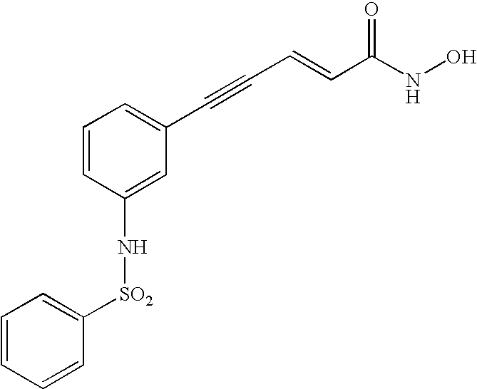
C1=CC=CC([SO2]NC2=CC(C#CC=CC(NO)=O)=CC=C2)=C1
